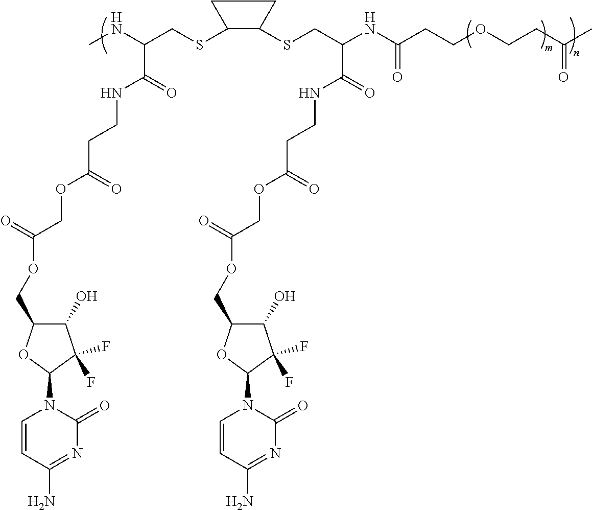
CNC(CSC1C(SCC(NC(CCOCCC(C)=O)=O)C(=O)NCCC(OCC(OCC2C(O)C(F)(F)C(N3C=CC(N)=NC3=O)O2)=O)=O)CC1)C(=O)NCCC(=O)OCC(=O)OCC1C(O)C(F)(F)C(N2C=CC(N)=NC2=O)O1
